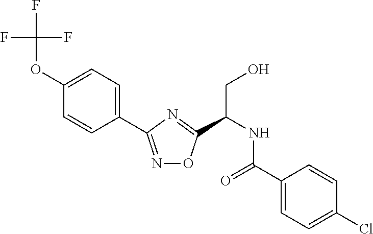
C1=C(OC(F)(F)F)C=CC(C2=NOC(C(NC(C3=CC=C(Cl)C=C3)=O)CO)=N2)=C1
